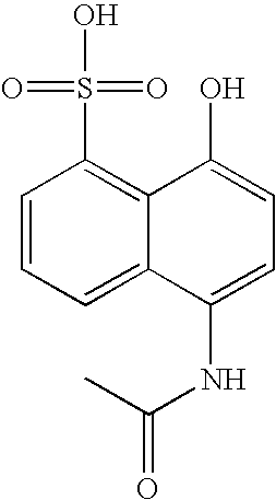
C1=C2C(=C(S(O)(=O)=O)C=C1)C(O)=CC=C2NC(C)=O
